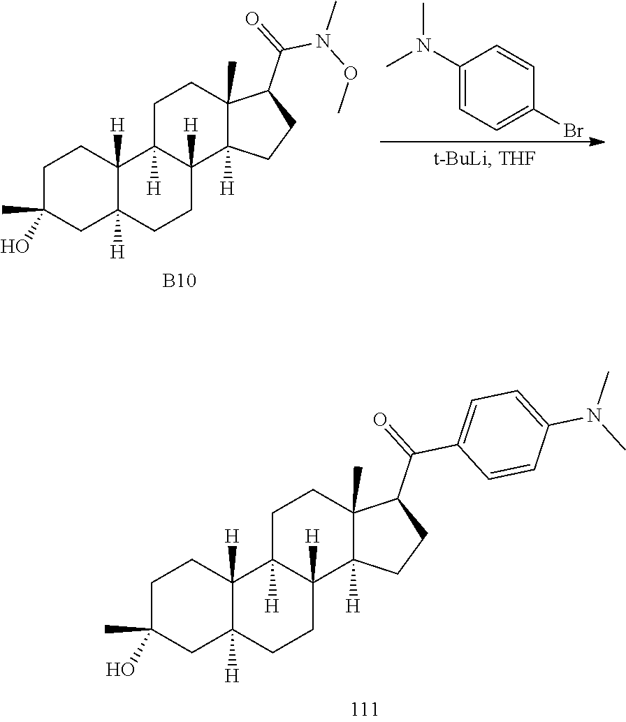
[B10].C1C(C)(O)CC2([H])C([H])(C1)C1([H])C([H])(CC2)C2([H])C(C)(CC1)C(C(=O)N(OC)C)CC2.C1(N(C)C)=CC=C(Br)C=C1.C1C(C)(O)CC2([H])C([H])(C1)C1([H])C([H])(CC2)C2([H])C(C)(CC1)C(C(=O)C1=CC=C(N(C)C)C=C1)CC2
